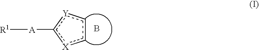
c1c[Y]c([A][R1])[X]1.B
